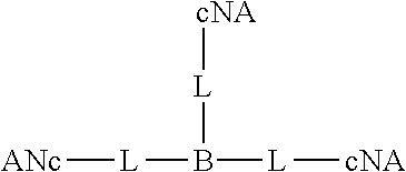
[L](B([L][cNA])[L][cNA])[ANc]
